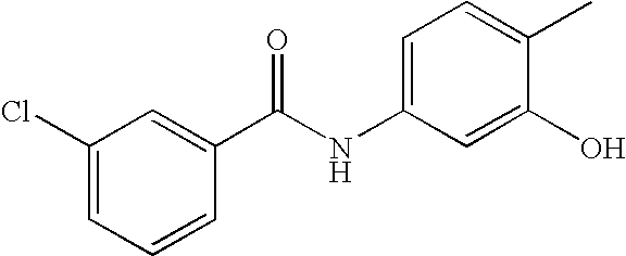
C1(Cl)=CC=CC(C(NC2=CC=C(C)C(O)=C2)=O)=C1
